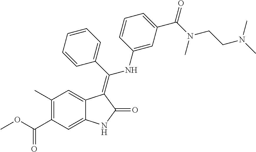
C1(C)=C(C(OC)=O)C=C2C(=C1)C(=C(C1=CC=CC=C1)NC1=CC(C(N(CCN(C)C)C)=O)=CC=C1)C(=O)N2
